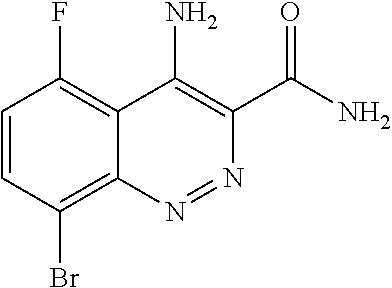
N1=NC2=C(Br)C=CC(F)=C2C(N)=C1C(N)=O
